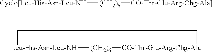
[Cyclo[Leu-His-Asn-Leu-NH][(CH2)6][CO-Thr-Glu-Arg-Chg-Ala]].[Leu-His-Asn-Leu-NH]1[(CH2)6][CO-Thr-Glu-Arg-Chg-Ala]CC1
